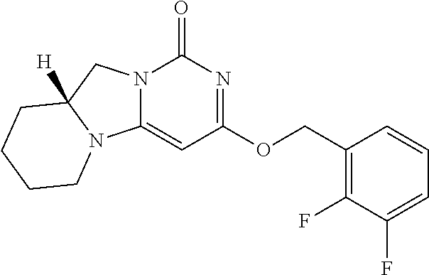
C1(COC2=NC(=O)N3C(=C2)N2C([H])(C3)CCCC2)=C(F)C(F)=CC=C1
